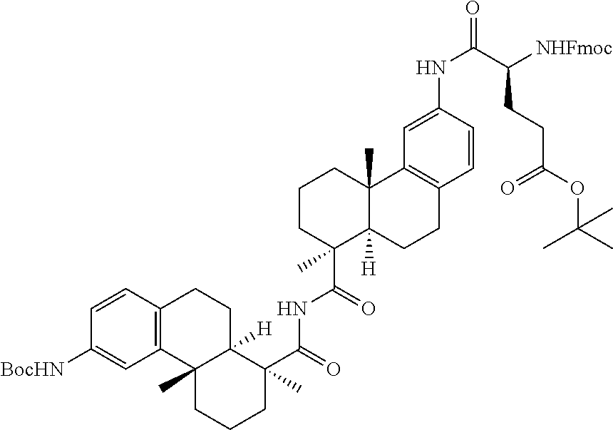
C1=CC2=C(C=C1[BocHN])C1(C)C([H])(CC2)C(C(=O)NC(C2(C)C3([H])C(C)(CCC2)C2=C(CC3)C=CC(NC(=O)C([NHFmoc])CCC(OC(C)(C)C)=O)=C2)=O)(C)CCC1
